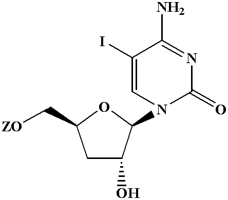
C1(I)=CN(C2C(O)CC(C[ZO])O2)C(=O)N=C1N
